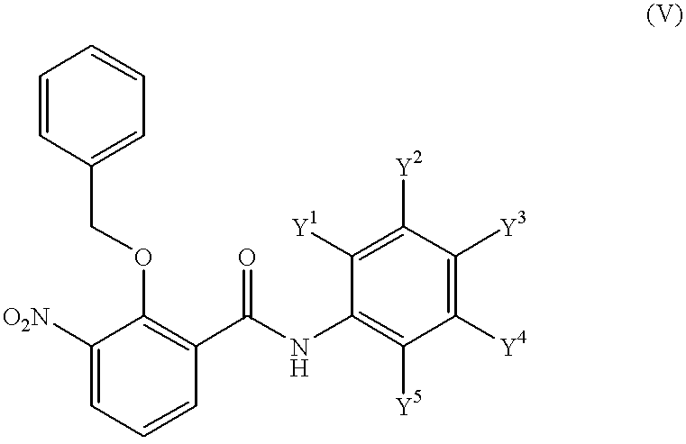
[O2N]C1=CC=CC(C(NC2=C([Y5])C([Y4])=C([Y3])C([Y2])=C2[Y1])=O)=C1OCC1=CC=CC=C1
